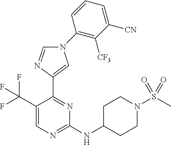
C1(NC2CCN(S(C)(=O)=O)CC2)=NC=C(C(F)(F)F)C(C2=CN(C3=C([CF3])C([CN])=CC=C3)C=N2)=N1
